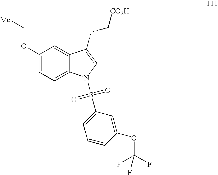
C1(OC[Me])=CC=C2C(=C1)C(CC[CO2H])=CN2S(C1=CC=CC(OC(F)(F)F)=C1)(=O)=O
